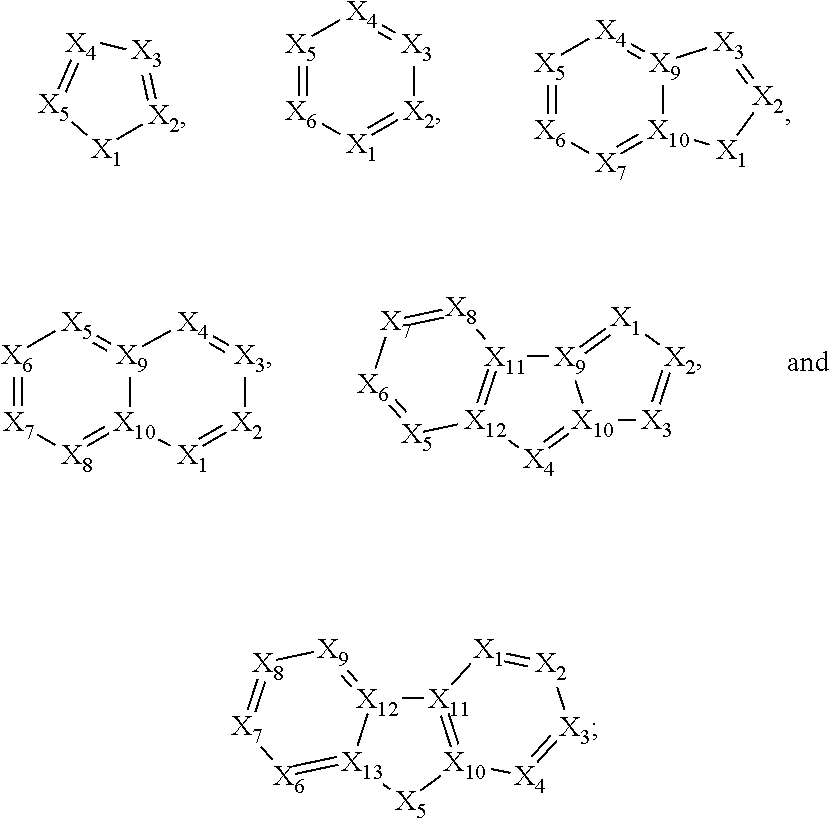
[X3]1=[X2][X1][X5]=[X4]1.[X5]1=[X6][X1]=[X2][X3]=[X4]1.[X5]1=[X6][X7]=[X10]2[X9](=[X4]1)[X3]=[X2][X1]2.[X6]1=[X7][X8]=[X10]2[X9](=[X5]1)[X4]=[X3][X2]=[X1]2.[X9]12=[X1][X2]=[X3][X10]1=[X4][X12]1=[X11]2[X8]=[X7][X6]=[X5]1.[X11]12=[X10]([X5][X13]3=[X6][X7]=[X8][X9]=[X12]13)[X4]=[X3][X2]=[X1]2
